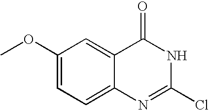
C1=C2C(=CC(OC)=C1)C(=O)NC(Cl)=N2
